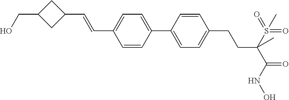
C1(C2=CC=C(C=CC3CC(CO)C3)C=C2)=CC=C(CCC(C(=O)NO)(S(=O)(=O)C)C)C=C1
